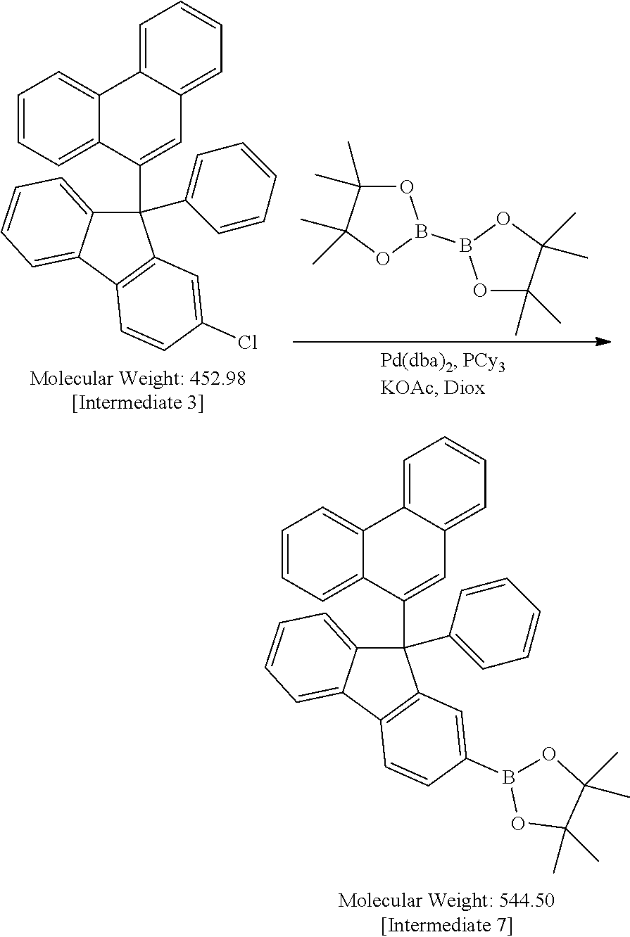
O1C(C)(C)C(C)(C)OB1B1OC(C)(C)C(C)(C)O1.C1(C2=CC=CC=C2)(C2=CC3=CC=CC=C3C3=CC=CC=C23)C2=CC=CC=C2C2=C1C=C(Cl)C=C2.C1(C2=CC=CC=C2)(C2=CC3=CC=CC=C3C3=CC=CC=C23)C2=CC=CC=C2C2=C1C=C(B1OC(C)(C)C(C)(C)O1)C=C2
